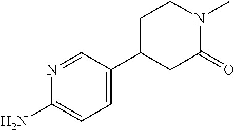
C1=C(C2CC(=O)N(C)CC2)C=NC(N)=C1
